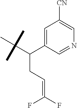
C(=C(F)F)CC(C(C)(C)C)C1=CC([CN])=CN=C1
